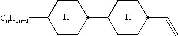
[H].C1CC(C=C)CCC1C1CCC([CnH2n+1])CC1.[H]
